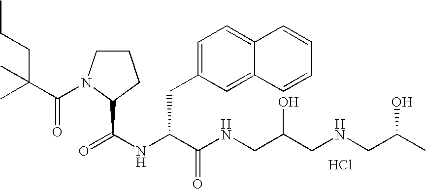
N(C(C(NCC(CNCC(C)O)O)=O)CC1=CC=C2C(=C1)C=CC=C2)C(=O)C1N(C(C(C)(CCC)C)=O)CCC1.Cl
